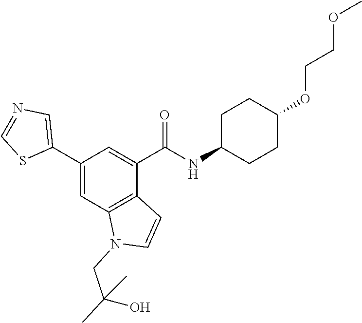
C1(C2=CN=CS2)=CC2=C(C(C(NC3CCC(OCCOC)CC3)=O)=C1)C=CN2CC(C)(C)O
